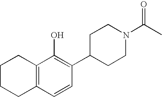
C1CCC2=C(C1)C(O)=C(C1CCN(C(C)=O)CC1)C=C2
